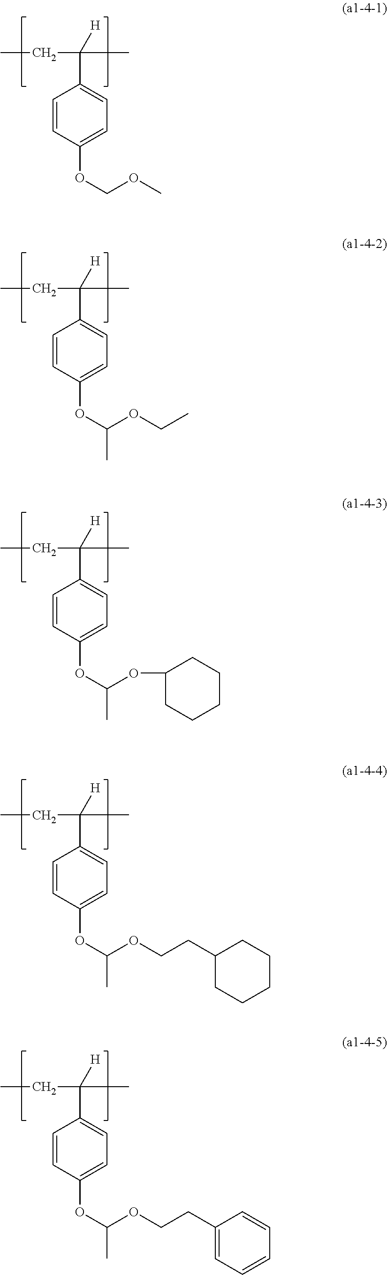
C(C)C([H])(C)C1=CC=C(OCOC)C=C1.C(C)C([H])(C)C1=CC=C(OC(OCC)C)C=C1.C(C)C([H])(C)C1=CC=C(OC(OC2CCCCC2)C)C=C1.C(C)C([H])(C)C1=CC=C(OC(OCCC2CCCCC2)C)C=C1.C(C)C([H])(C)C1=CC=C(OC(OCCC2=CC=CC=C2)C)C=C1
